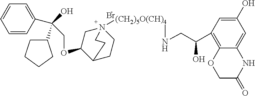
Br.C1=CC(C(O)(C2CCCC2)COC2C3CCN([(CH2)5O(CH)4])(C2)CC3)=CC=C1.C12=C(C(O)CNC)C=C(O)C=C1NC(=O)CO2
